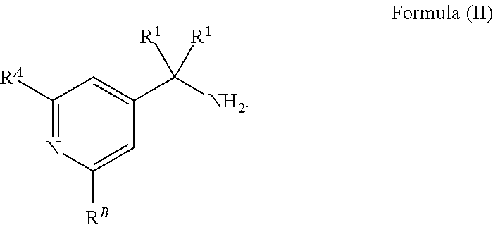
[RB]C1=CC(C([NH2])([R1])[R1])=CC([RA])=N1
